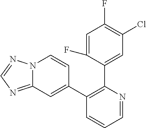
C1=NC(C2=CC(Cl)=C(F)C=C2F)=C(C2=CC3=NC=NN3C=C2)C=C1
